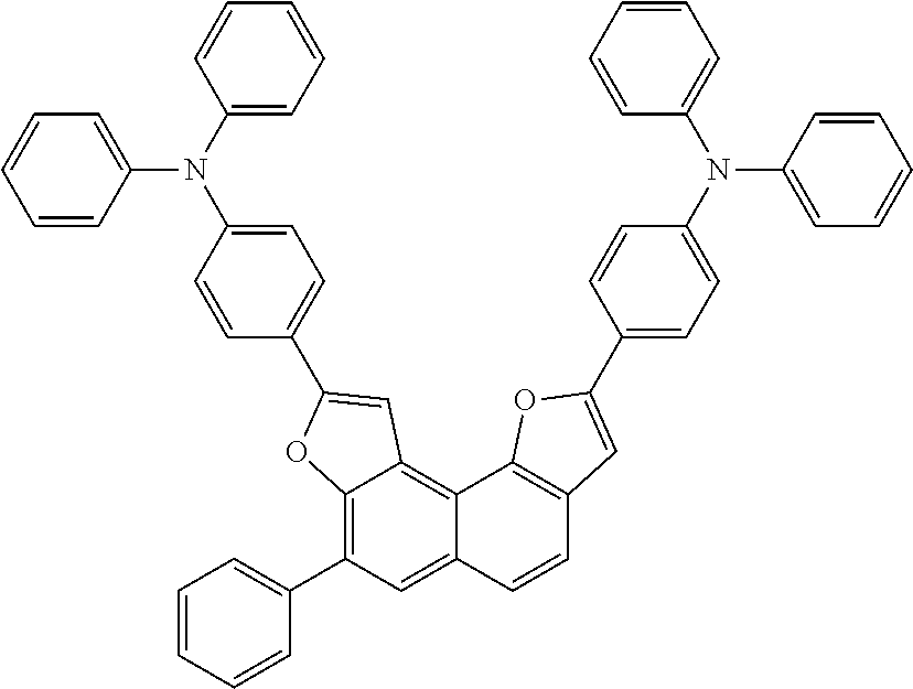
C12=C(C3=CC=CC=C3)C=C3C(=C1C=C(C1=CC=C(N(C4=CC=CC=C4)C4=CC=CC=C4)C=C1)O2)C1=C(C=C3)C=C(C2=CC=C(N(C3=CC=CC=C3)C3=CC=CC=C3)C=C2)O1
